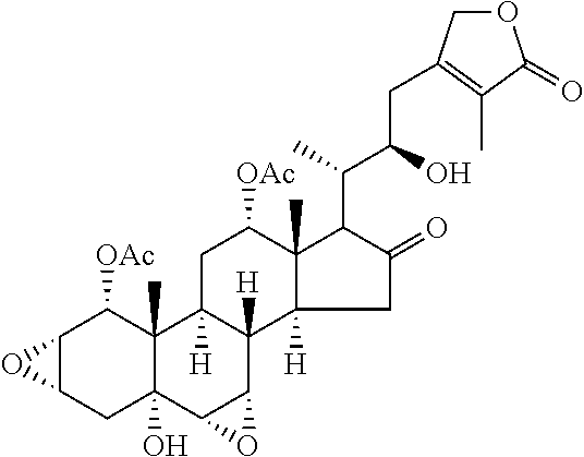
C12C(CC3(O)C(C)(C1[OAc])C1([H])C([H])(C4C3O4)C3([H])C(C)(C([OAc])C1)C(C(C(CC1=C(C)C(=O)OC1)O)C)C(=O)C3)O2
